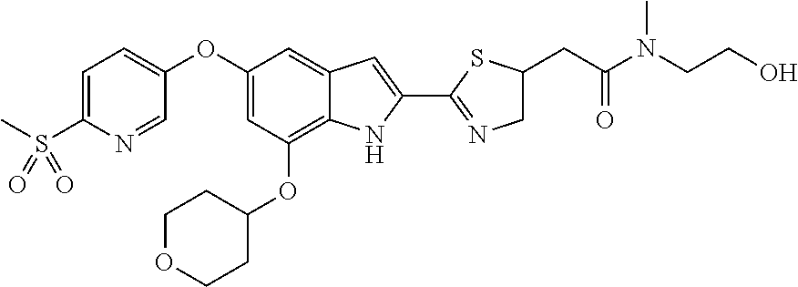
C1=C(S(C)(=O)=O)N=CC(OC2=CC(OC3CCOCC3)=C3C(=C2)C=C(C2=NCC(CC(=O)N(CCO)C)S2)N3)=C1
